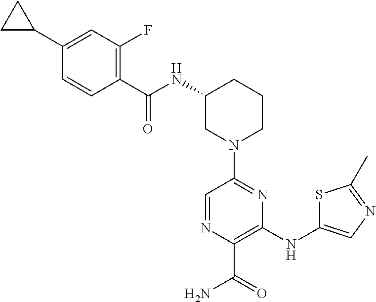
N1(C2=NC(NC3=CN=C(C)S3)=C(C(=O)N)N=C2)CCCC(NC(=O)C2=C(F)C=C(C3CC3)C=C2)C1
